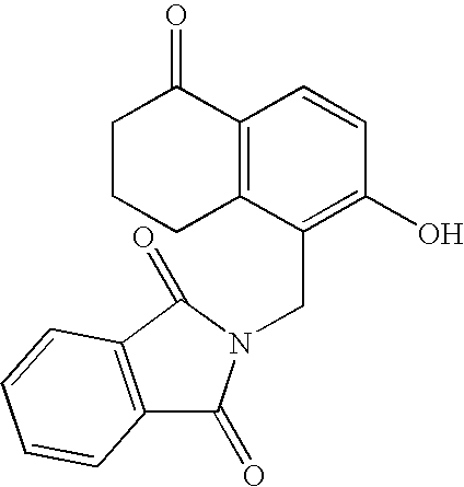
C1C2=C(C(=O)CC1)C=CC(O)=C2CN1C(=O)C2=C(C1=O)C=CC=C2
